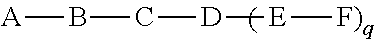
B(C[D][E][F)q])[A]
